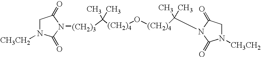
C([(CH2)4]O[(CH2)4]C(C)(C)N1C(=O)CN([CH3CH2])C1=O)(C)(C)[(CH2)3]N1C(=O)CN([CH3CH2])C1=O
